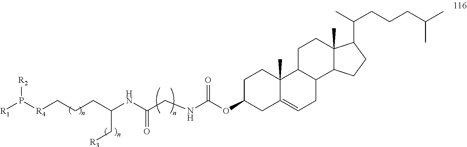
[R4](CCCC(NC(CNC(OC1CC2=CCC3C(C2(C)CC1)CCC1(C)C3CCC1C(CCCC(C)C)C)=O)=O)C[R3])P([R1])[R2]
